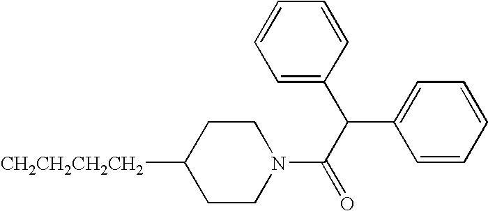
C1CC([CH2CH2CH2CH2])CCN1C(C(C1=CC=CC=C1)C1=CC=CC=C1)=O
